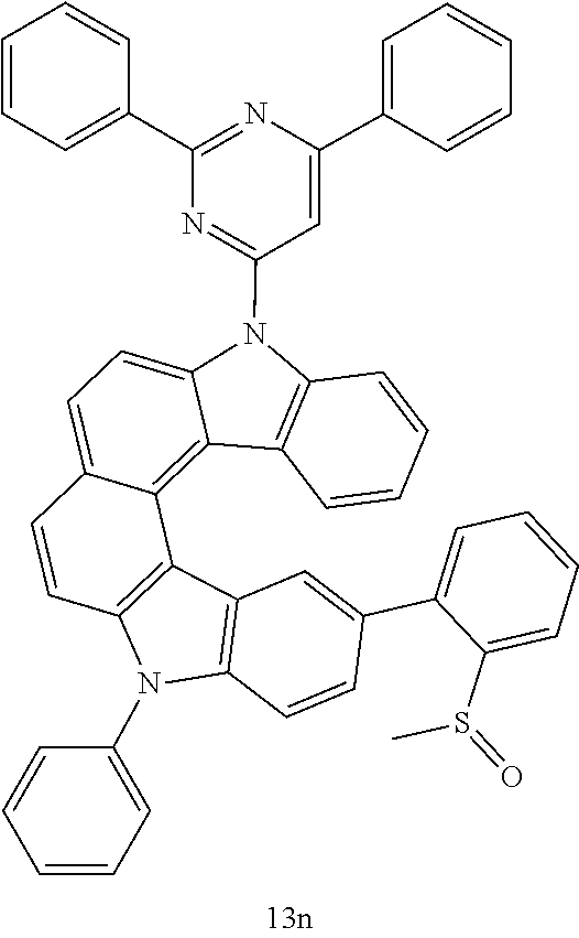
CS(C1=CC=CC=C1C1=CC2=C(C=C1)N(C1=CC=CC=C1)C1=C2C2=C3C(=CC=C2C=C1)N(C1=NC(C2=CC=CC=C2)=NC(C2=CC=CC=C2)=C1)C1=C3C=CC=C1)=O
